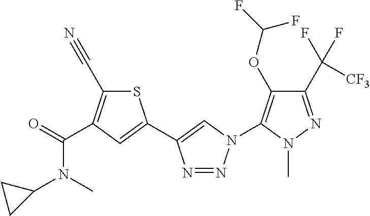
C1(C(F)([CF3])F)=NN(C)C(N2N=NC(C3=CC(C(=O)N(C4CC4)C)=C(C#N)S3)=C2)=C1OC(F)F
